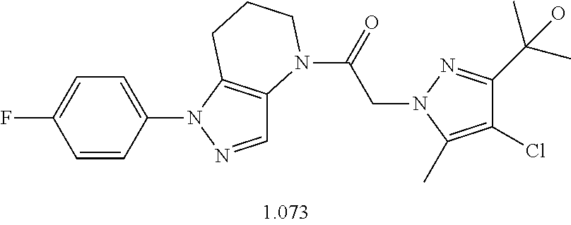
C1=C(N2N=CC3=C2CCCN3C(=O)CN2C(C)=C(Cl)C(C(C)(C)O)=N2)C=CC(F)=C1
